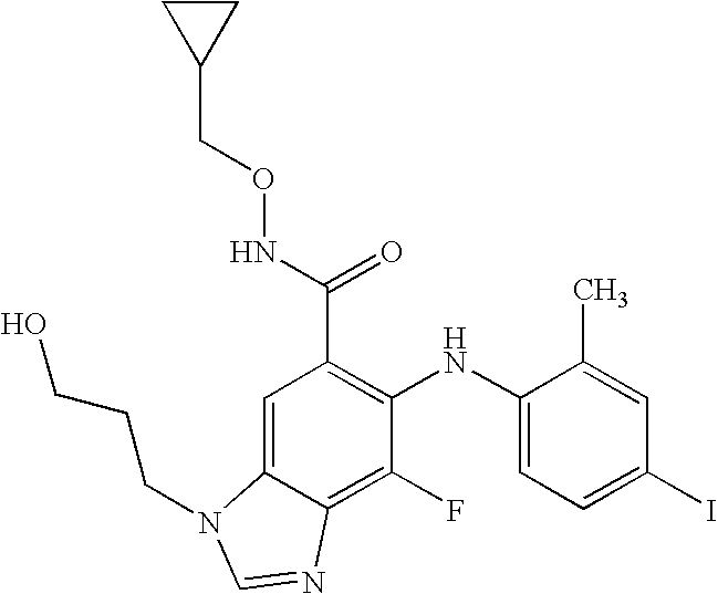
C(C1=C(NC2=CC=C(I)C=C2C)C(F)=C2C(=C1)N(CCCO)C=N2)(NOCC1CC1)=O
